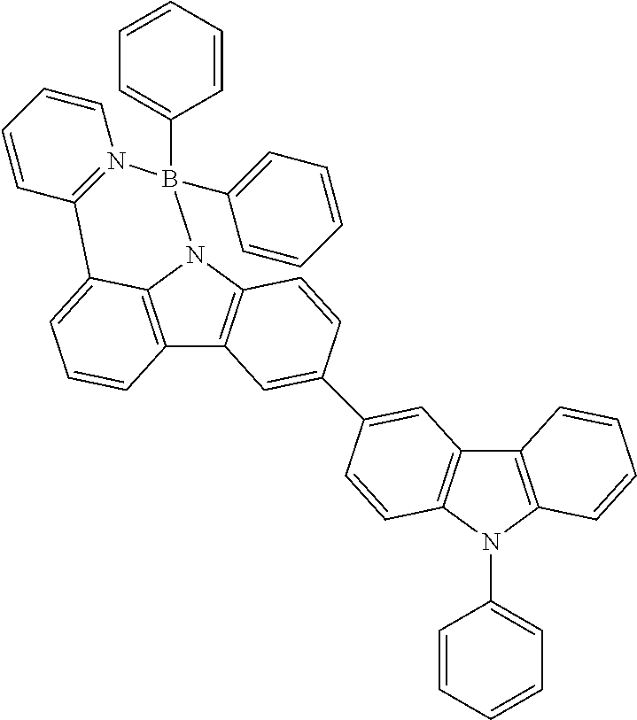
C12=C3N(C4=C1C=C(C1=CC5=C(N(C6=CC=CC=C6)C6=C5C=CC=C6)C=C1)C=C4)B(C1=CC=CC=C1)(C1=CC=CC=C1)N1=C(C3=CC=C2)C=CC=C1
